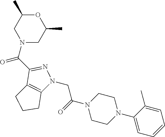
C(N1C2=C(C(C(=O)N3CC(C)OC(C)C3)=N1)CCC2)C(N1CCN(C2=CC=CC=C2C)CC1)=O
